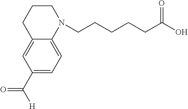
C1C2=CC(C([H])=O)=CC=C2N(CCCCCC(O)=O)CC1
